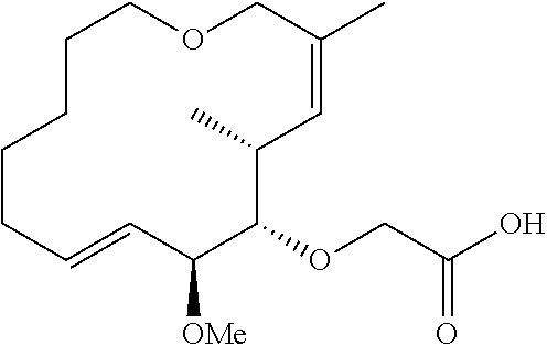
C1CCCC=CC([OMe])C(OCC(O)=O)C(C)C=C(C)COC1
